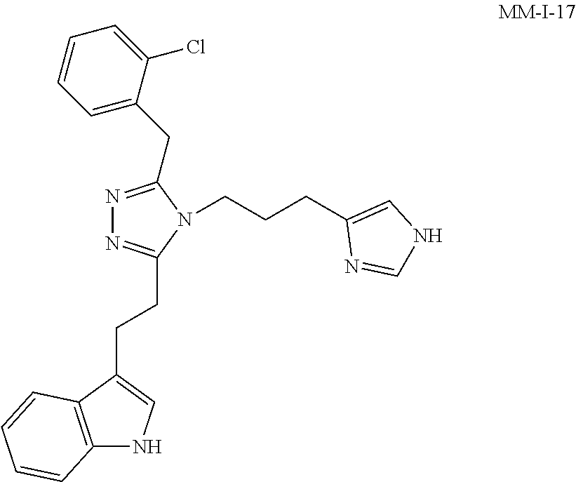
N1=C(CC2=CC=CC=C2Cl)N(CCCC2=CNC=N2)C(CCC2=CNC3=C2C=CC=C3)=N1
